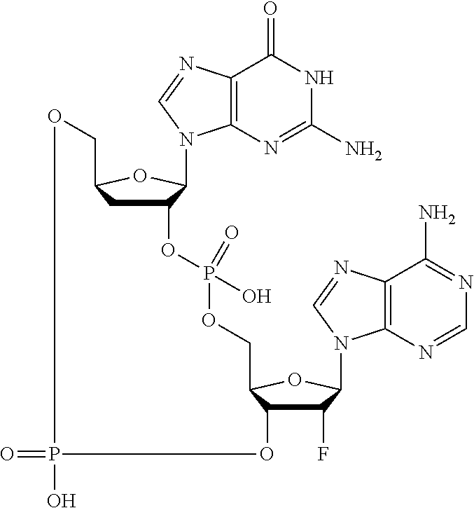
C12=C(N=C(N)NC1=O)N(C1C(OP(OCC3C(O)C(F)C(N4C5=C(C(N)=NC=N5)N=C4)O3)(O)=O)CC(CO)O1)C=N2.O=PO
